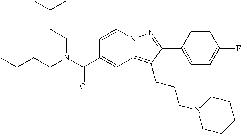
C1=CN2C(=C(CCCN3CCCCC3)C(C3=CC=C(F)C=C3)=N2)C=C1C(N(CCC(C)C)CCC(C)C)=O
